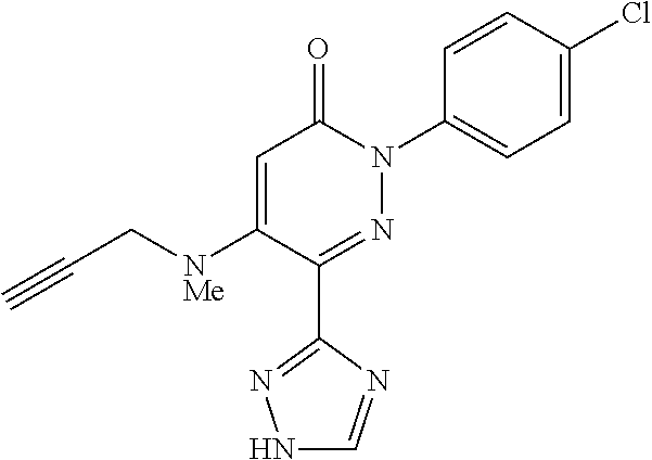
C1=C([NMe]CC#C)C(C2=NNC=N2)=NN(C2=CC=C(Cl)C=C2)C1=O
